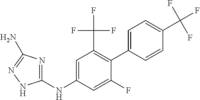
C1(NC2=CC(C(F)(F)F)=C(C3=CC=C(C(F)(F)F)C=C3)C(F)=C2)=NC(N)=NN1
